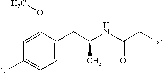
C1=C(CC(NC(CBr)=O)C)C(OC)=CC(Cl)=C1
